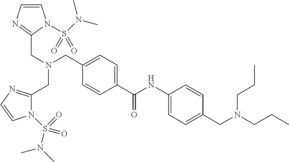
C1=C(C(NC2=CC=C(CN(CCC)CCC)C=C2)=O)C=CC(CN(CC2=NC=CN2S(N(C)C)(=O)=O)CC2=NC=CN2S(N(C)C)(=O)=O)=C1
